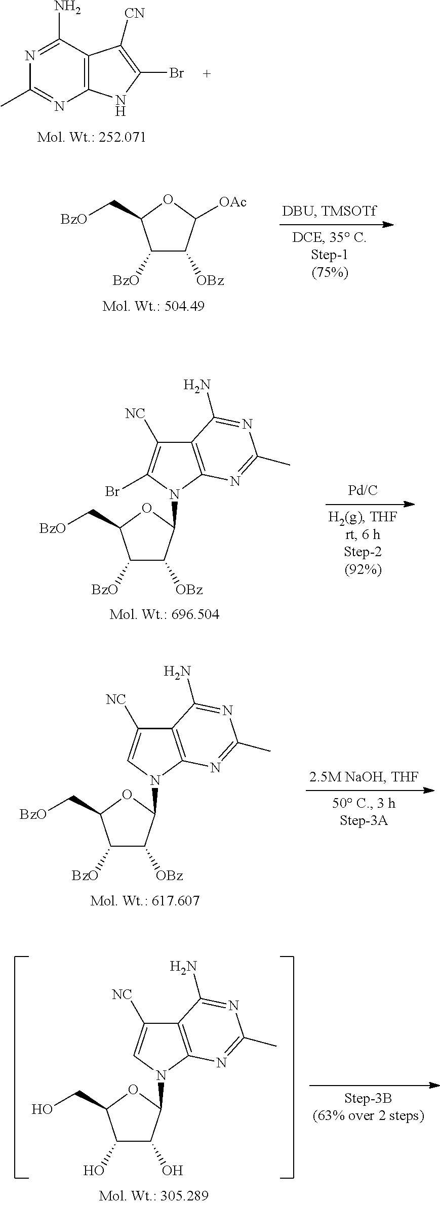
C12=C(C(N)=NC(C)=N1)C([CN])=C(Br)N2.C1([BzO])C([OBz])C([OAc])OC1C[BzO].C1([BzO])C([OBz])C(N2C(Br)=C([NC])C3=C2N=C(C)N=C3N)OC1C[BzO].C1([BzO])C([OBz])C(N2C=C([NC])C3=C2N=C(C)N=C3N)OC1C[BzO].C1(O)C(O)C(N2C=C([NC])C3=C2N=C(C)N=C3N)OC1CO
